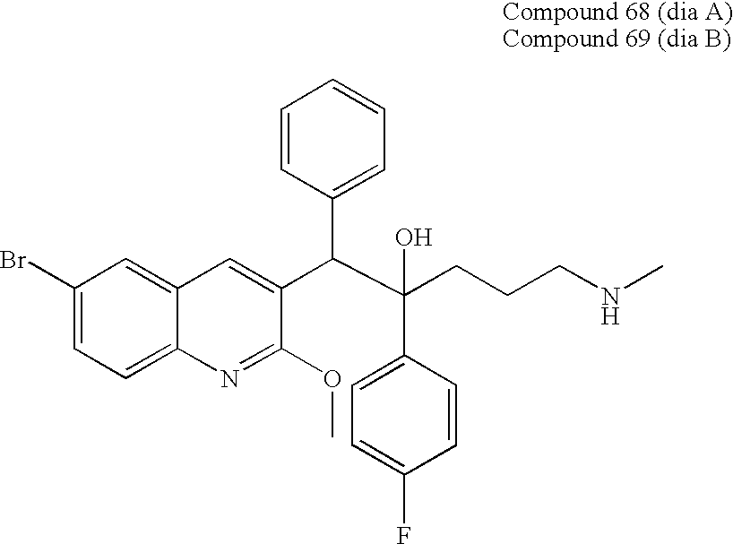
BrC1=CC=C2C(=C1)C=C(C(C(CCC[NH]C)(C1=CC=C(F)C=C1)O)C1=CC=CC=C1)C(OC)=N2
